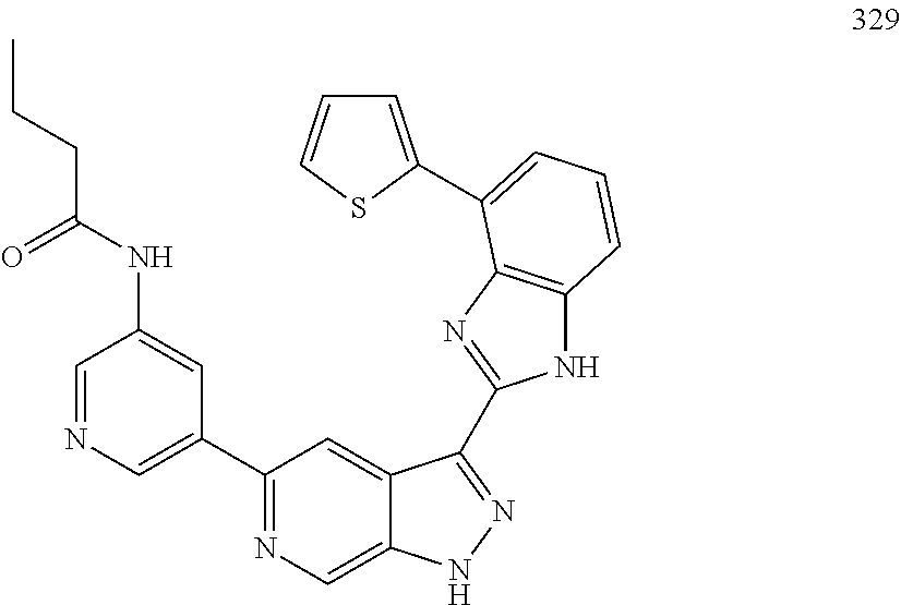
C1=NC=C(C2=NC=C3C(=C2)C(C2=NC4=C(N2)C=CC=C4C2=CC=CS2)=NN3)C=C1NC(CCC)=O
